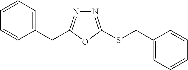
C(C1=CC=CC=C1)C1=NN=C(SCC2=CC=CC=C2)O1
